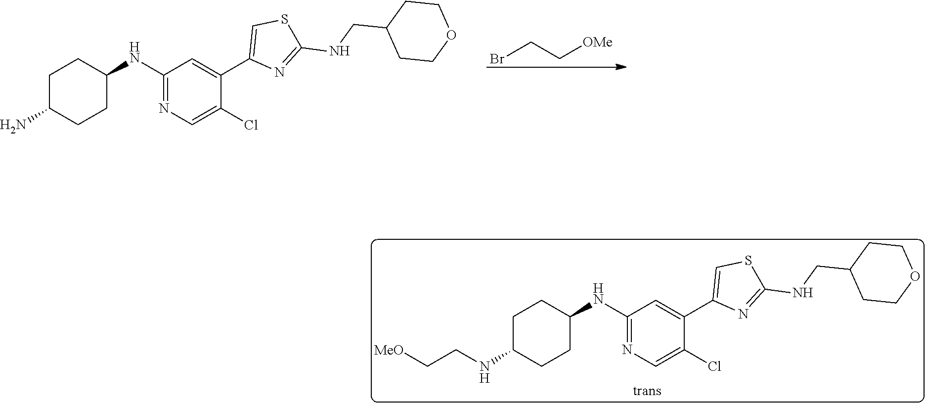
C1C(NCC[MeO])CCC(NC2=NC=C(Cl)C(C3=CSC(NCC4CCOCC4)=N3)=C2)C1.BrCC[OMe].C1C(N)CCC(NC2=NC=C(Cl)C(C3=CSC(NCC4CCOCC4)=N3)=C2)C1
